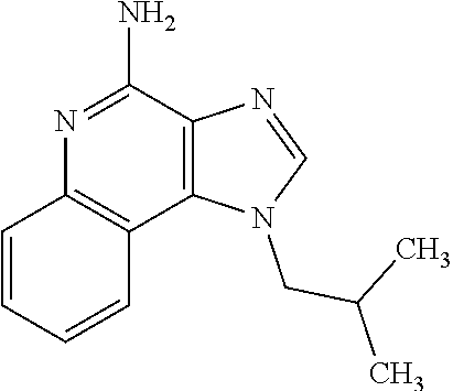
C1(N)=NC2=C(C3=C1N=CN3CC(C)C)C=CC=C2
